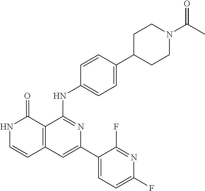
C1=CC(NC2=NC(C3=CC=C(F)N=C3F)=CC3=C2C(=O)NC=C3)=CC=C1C1CCN(C(=O)C)CC1
